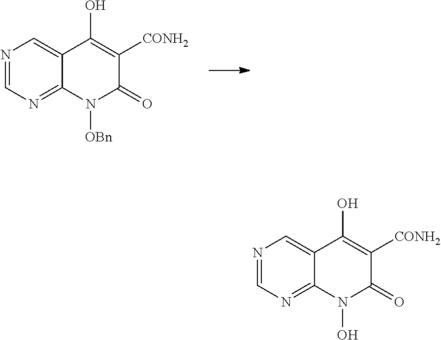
N1=CN=C2C(=C1)C(O)=C([CONH2])C(=O)N2[OBn].N1=CN=C2C(=C1)C(O)=C([CONH2])C(=O)N2O
